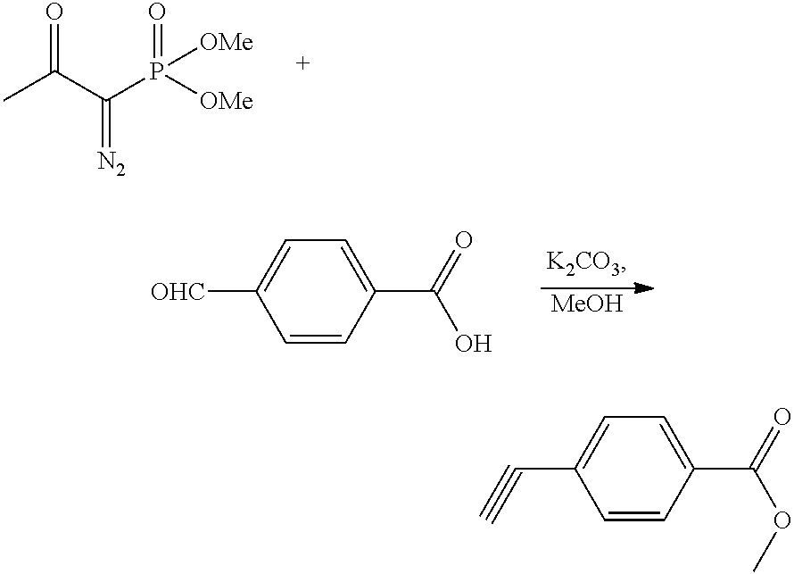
O=C(C(P([OMe])(=O)[OMe])=[N2])C.C1=CC(C(=O)O)=CC=C1[OHC].[MeOH].C1=CC(C(=O)OC)=CC=C1C#C
